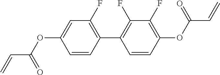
C=CC(OC1=CC(F)=C(C2=C(F)C(F)=C(OC(C=C)=O)C=C2)C=C1)=O
